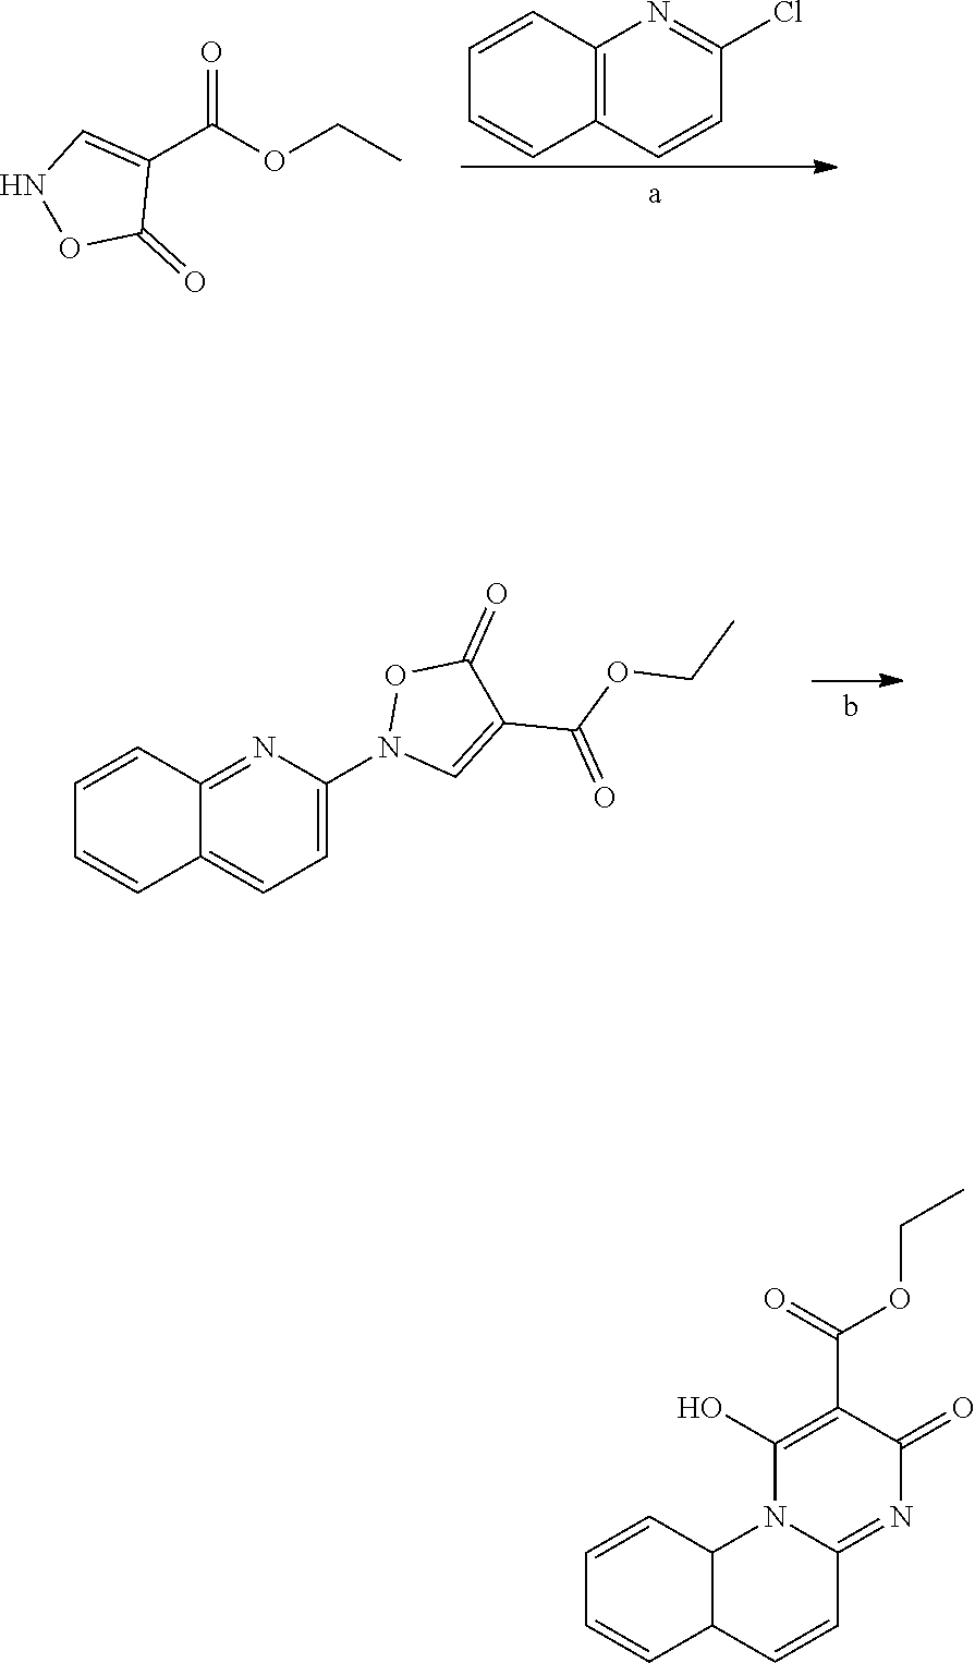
C12=C(C=CC(Cl)=N1)C=CC=C2.C1(C(OCC)=O)=CNOC1=O.C12=NC(N3C=C(C(OCC)=O)C(=O)O3)=CC=C1C=CC=C2.C12C(C=CC=C1)N1C(=NC(=O)C(C(OCC)=O)=C1O)C=C2
